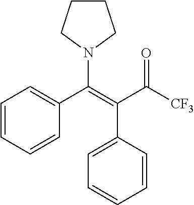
C1CCN(C(=C(C([CF3])=O)C2=CC=CC=C2)C2=CC=CC=C2)C1
